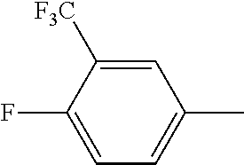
C1=C(F)C([F3C])=CC(C)=C1
